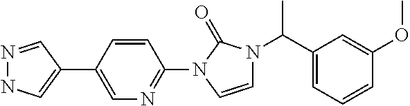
N1=CC(C2=CN=C(N3C=CN(C(C4=CC=CC(OC)=C4)C)C3=O)C=C2)=CN1
